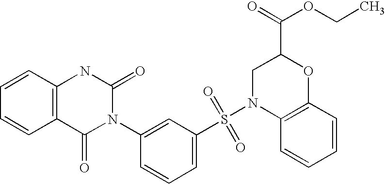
C1=CC2=C(C=C1)C(=O)N(C1=CC(S(=O)(=O)N3C4=C(OC(C(OCC)=O)C3)C=CC=C4)=CC=C1)C(=O)N2
